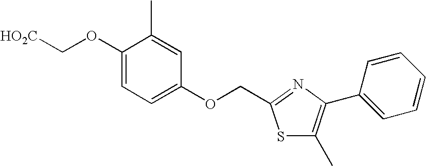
[HO2C]COC1=CC=C(OCC2=NC(C3=CC=CC=C3)=C(C)S2)C=C1C
